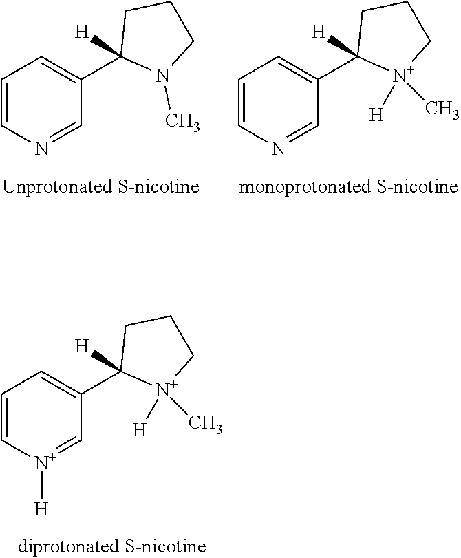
C1=CN=CC(C2([H])[N+](C)([H])CCC2)=C1.C1=CN=CC(C2([H])N(C)CCC2)=C1.C1=C[N+]([H])=CC(C2([H])[N+](C)([H])CCC2)=C1
